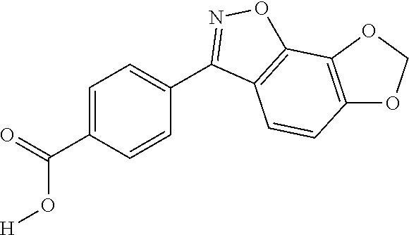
C1=CC(C(O[H])=O)=CC=C1C1=NOC2=C1C=CC1=C2OCO1
